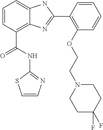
C1=CC(C(NC2=NC=CS2)=O)=C2C(=C1)NC(C1=C(OCCN3CCC(F)(F)CC3)C=CC=C1)=N2
